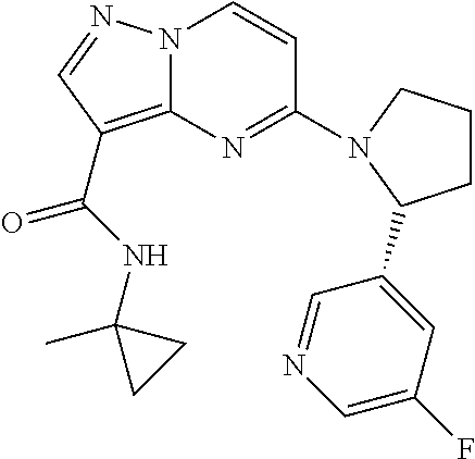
C12=C(C(NC3(C)CC3)=O)C=NN1C=CC(N1CCCC1C1=CC(F)=CN=C1)=N2
